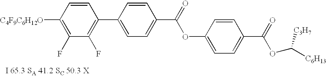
C1([C4F9C6H12O])=C(F)C(F)=C(C2=CC=C(C(=O)OC3=CC=C(C(=O)OC([C6H13])[C3H7])C=C3)C=C2)C=C1
